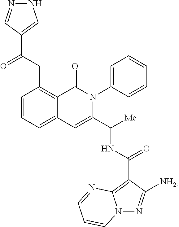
C1=CC=C2C(=C1CC(C1=CNN=C1)=O)C(=O)N(C1=CC=CC=C1)C(C([Me])NC(C1=C3N(N=C1[NH2])C=CC=N3)=O)=C2
